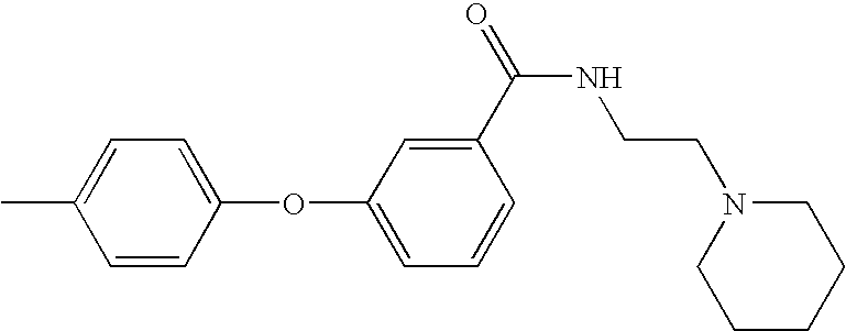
CC1=CC=C(OC2=CC=CC(C(=O)NCCN3CCCCC3)=C2)C=C1
